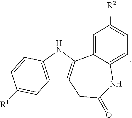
C12=C(NC3=C1CC(=O)NC1=CC=C([R2])C=C31)C=CC([R1])=C2
